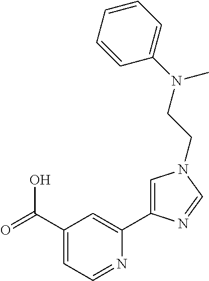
C1(C(=O)O)=CC=NC(C2=CN(CCN(C3=CC=CC=C3)C)C=N2)=C1
